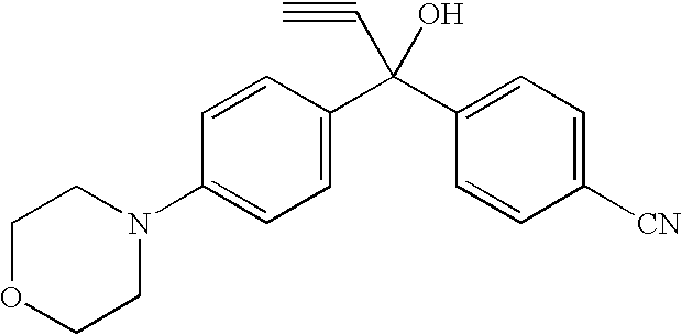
C1(N2CCOCC2)=CC=C(C(C2=CC=C([CN])C=C2)(C#C)O)C=C1
